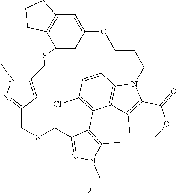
C12=CC(=CC3=C1CCC3)OCCCN1C3=C(C(=C(Cl)C=C3)C3=C(C)N(C)N=C3CSCC3=NN(C)C(=C3)CS2)C(C)=C1C(=O)OC
